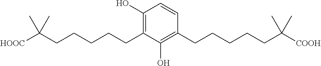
C1(O)=C(CCCCCC([HOOC])(C)C)C(O)=C(CCCCCC([COOH])(C)C)C=C1
